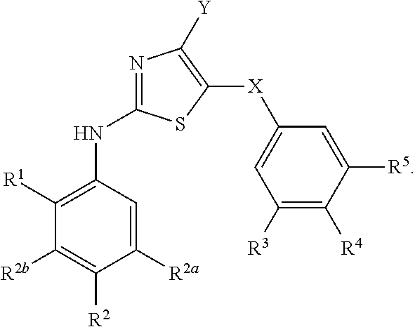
C1([R2b])=C([R2])C([R2a])=CC(NC2=NC([Y])=C([X]C3=CC([R3])=C([R4])C([R5])=C3)S2)=C1[R1]
